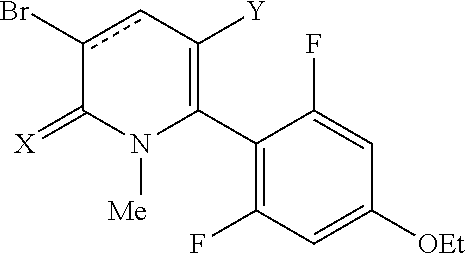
C1(C2=C([Y])cc(Br)C(=[X])N2[Me])=C(F)C=C([OEt])C=C1F
